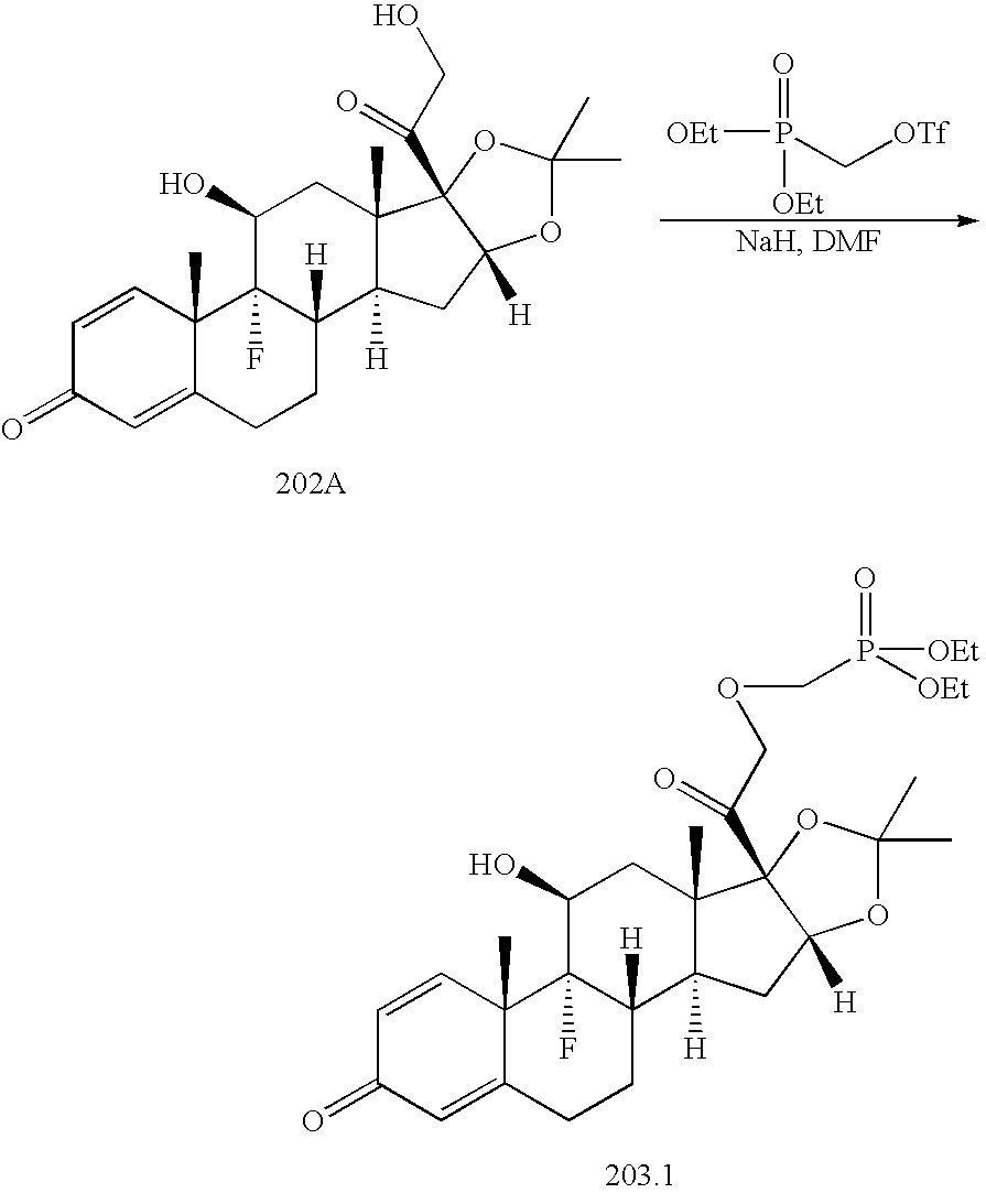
C1=CC2(C)C(=CC1=O)CCC1([H])C2(F)C(O)CC2(C)C1([H])CC1([H])C2(C(=O)CO)OC(C)(C)O1.[OEt]P(C[OTf])([OEt])=O.C1=CC2(C)C(=CC1=O)CCC1([H])C2(F)C(O)CC2(C)C1([H])CC1([H])C2(C(=O)COCP([OEt])(=O)[OEt])OC(C)(C)O1
